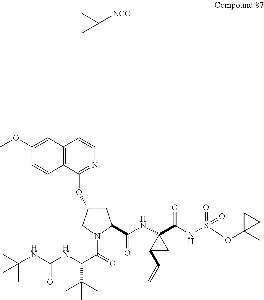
C1(OC)=CC2=C(C=C1)C(OC1CC(C(NC3(C(NS(OC4(C)CC4)(=O)=O)=O)CC3C=C)=O)N(C(C(NC(=O)NC(C)(C)C)C(C)(C)C)=O)C1)=NC=C2.CC([NCO])(C)C
